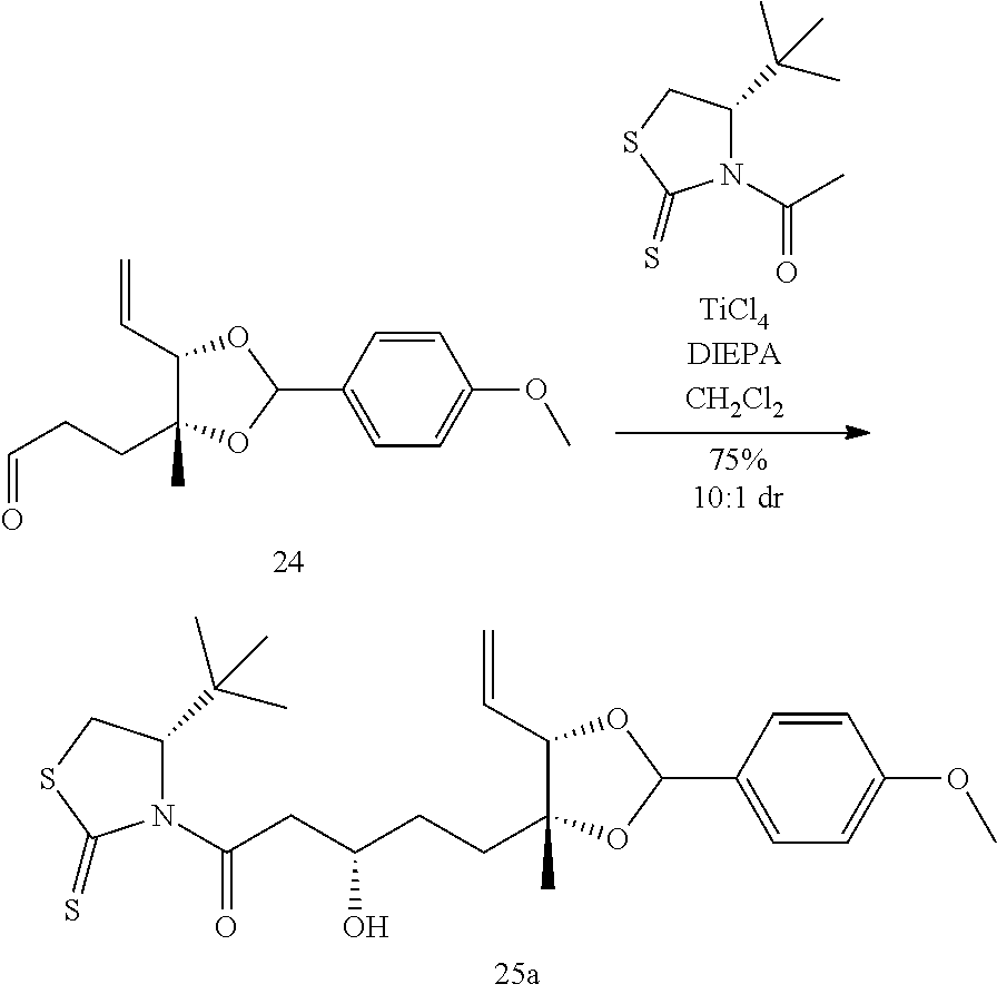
N1(C(C)=O)C(C(C)(C)C)CSC1=S.C1(C=C)C(CCC=O)(C)OC(C2=CC=C(OC)C=C2)O1.C1(C=C)C(CCC(O)CC(N2C(C(C)(C)C)CSC2=S)=O)(C)OC(C2=CC=C(OC)C=C2)O1
